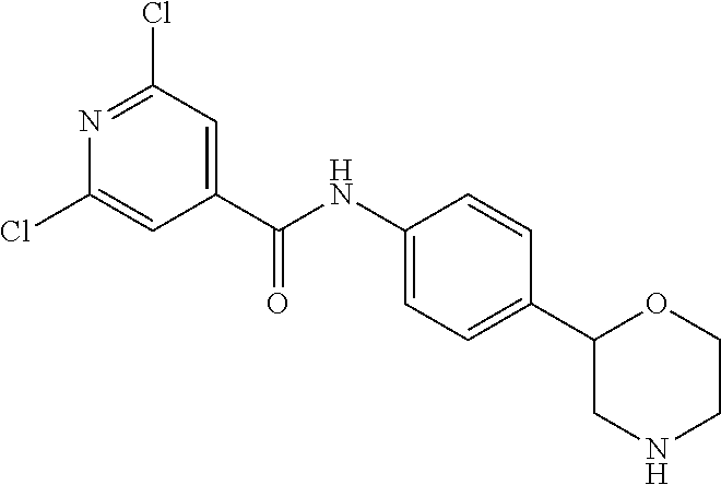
ClC1=CC(C(NC2=CC=C(C3CNCCO3)C=C2)=O)=CC(Cl)=N1
